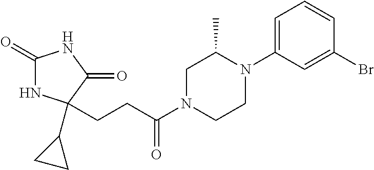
C1(=O)NC(C2CC2)(CCC(N2CCN(C3=CC=CC(Br)=C3)C(C)C2)=O)C(=O)N1
